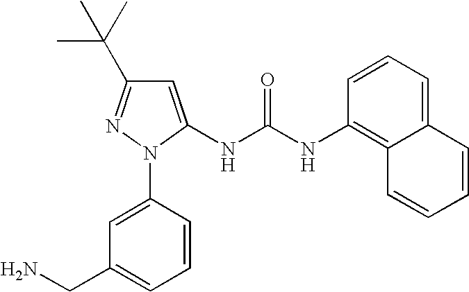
C1=C(N2C(NC(NC3=C4C(=CC=C3)C=CC=C4)=O)=CC(C(C)(C)C)=N2)C=CC=C1CN
